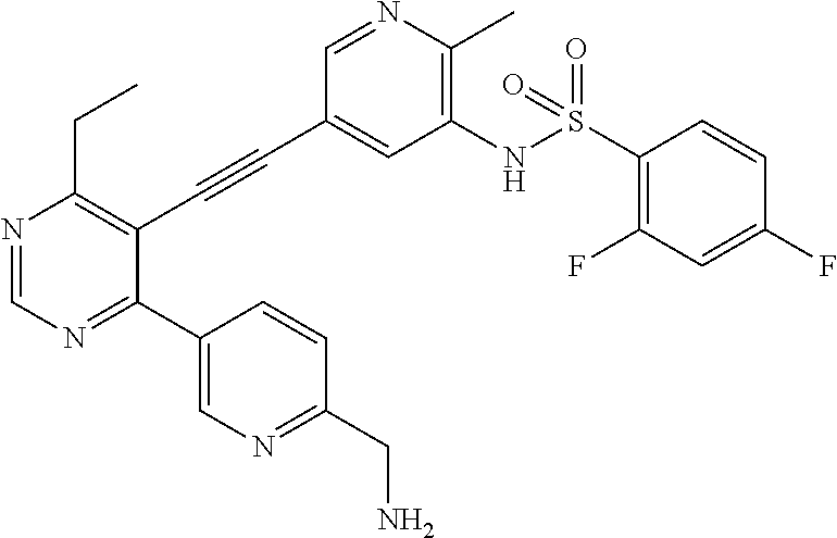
C1(NS(C2=C(F)C=C(F)C=C2)(=O)=O)=C(C)N=CC(C#CC2=C(CC)N=CN=C2C2=CN=C(CN)C=C2)=C1
